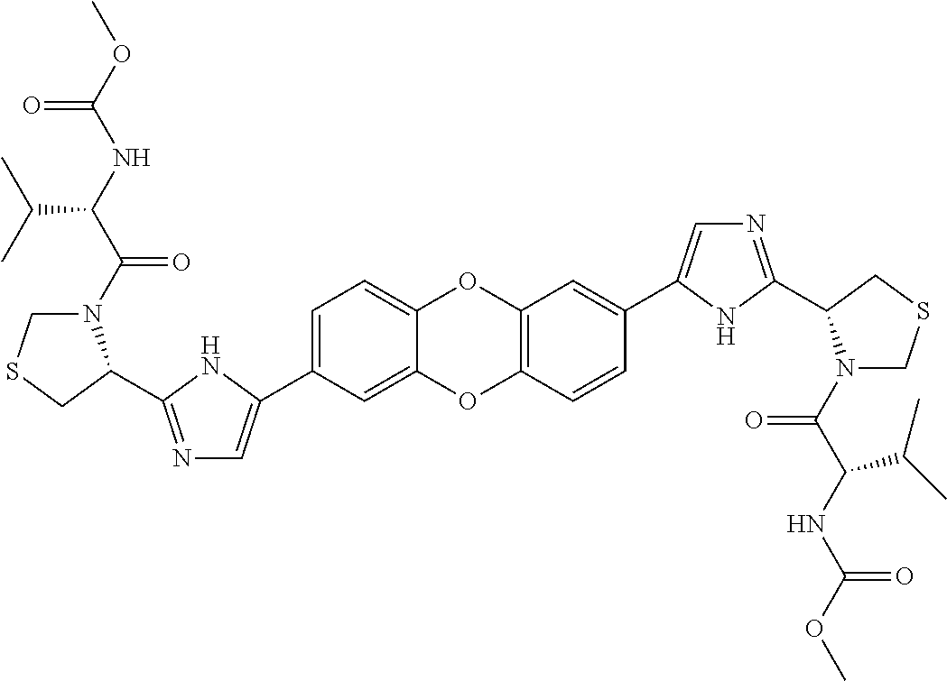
C1=C(C2=CN=C(C3N(C(C(NC(OC)=O)C(C)C)=O)CSC3)N2)C=C2C(=C1)OC1=C(O2)C=CC(C2=CN=C(C3N(C(C(NC(OC)=O)C(C)C)=O)CSC3)N2)=C1
